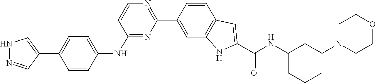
N(C(C1=CC2=C(C=C(C3=NC=CC(NC4=CC=C(C5=CNN=C5)C=C4)=N3)C=C2)N1)=O)C1CC(N2CCOCC2)CCC1
